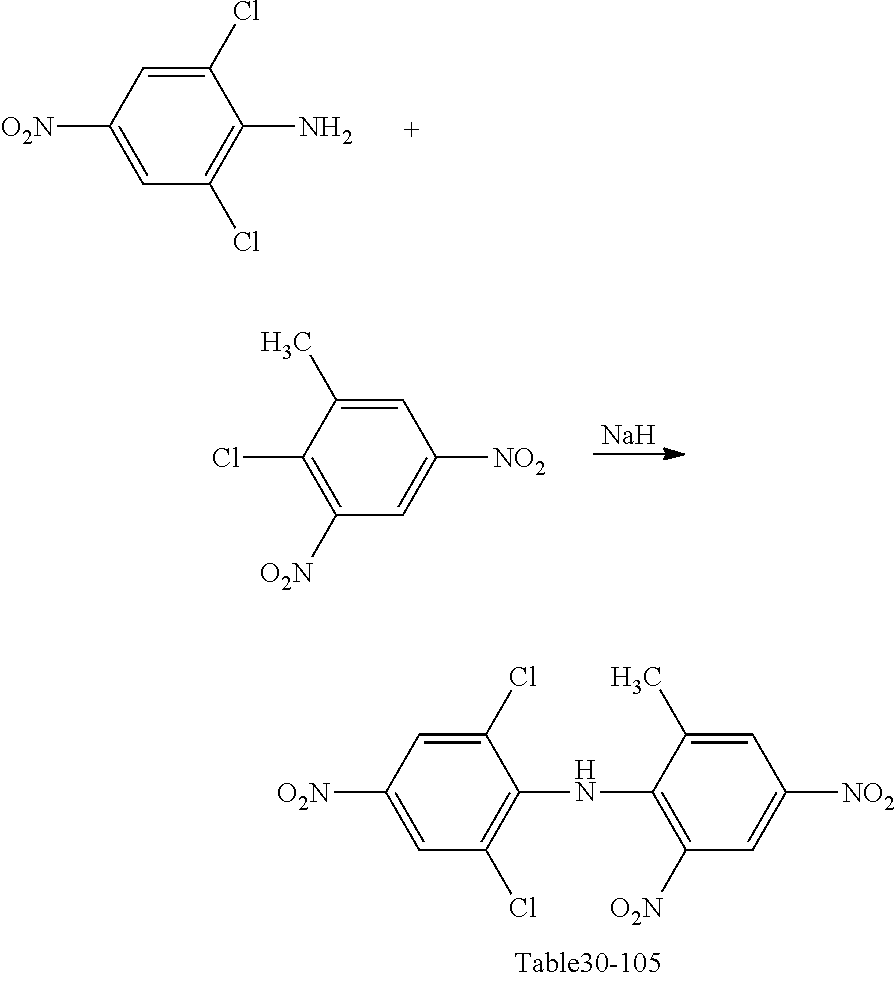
[Na].C1=C(C)C(Cl)=C([O2N])C=C1[NO2].C1(Cl)=CC([O2N])=CC(Cl)=C1N.C1=C([O2N])C=C(Cl)C(NC2=C([O2N])C=C([NO2])C=C2C)=C1Cl
